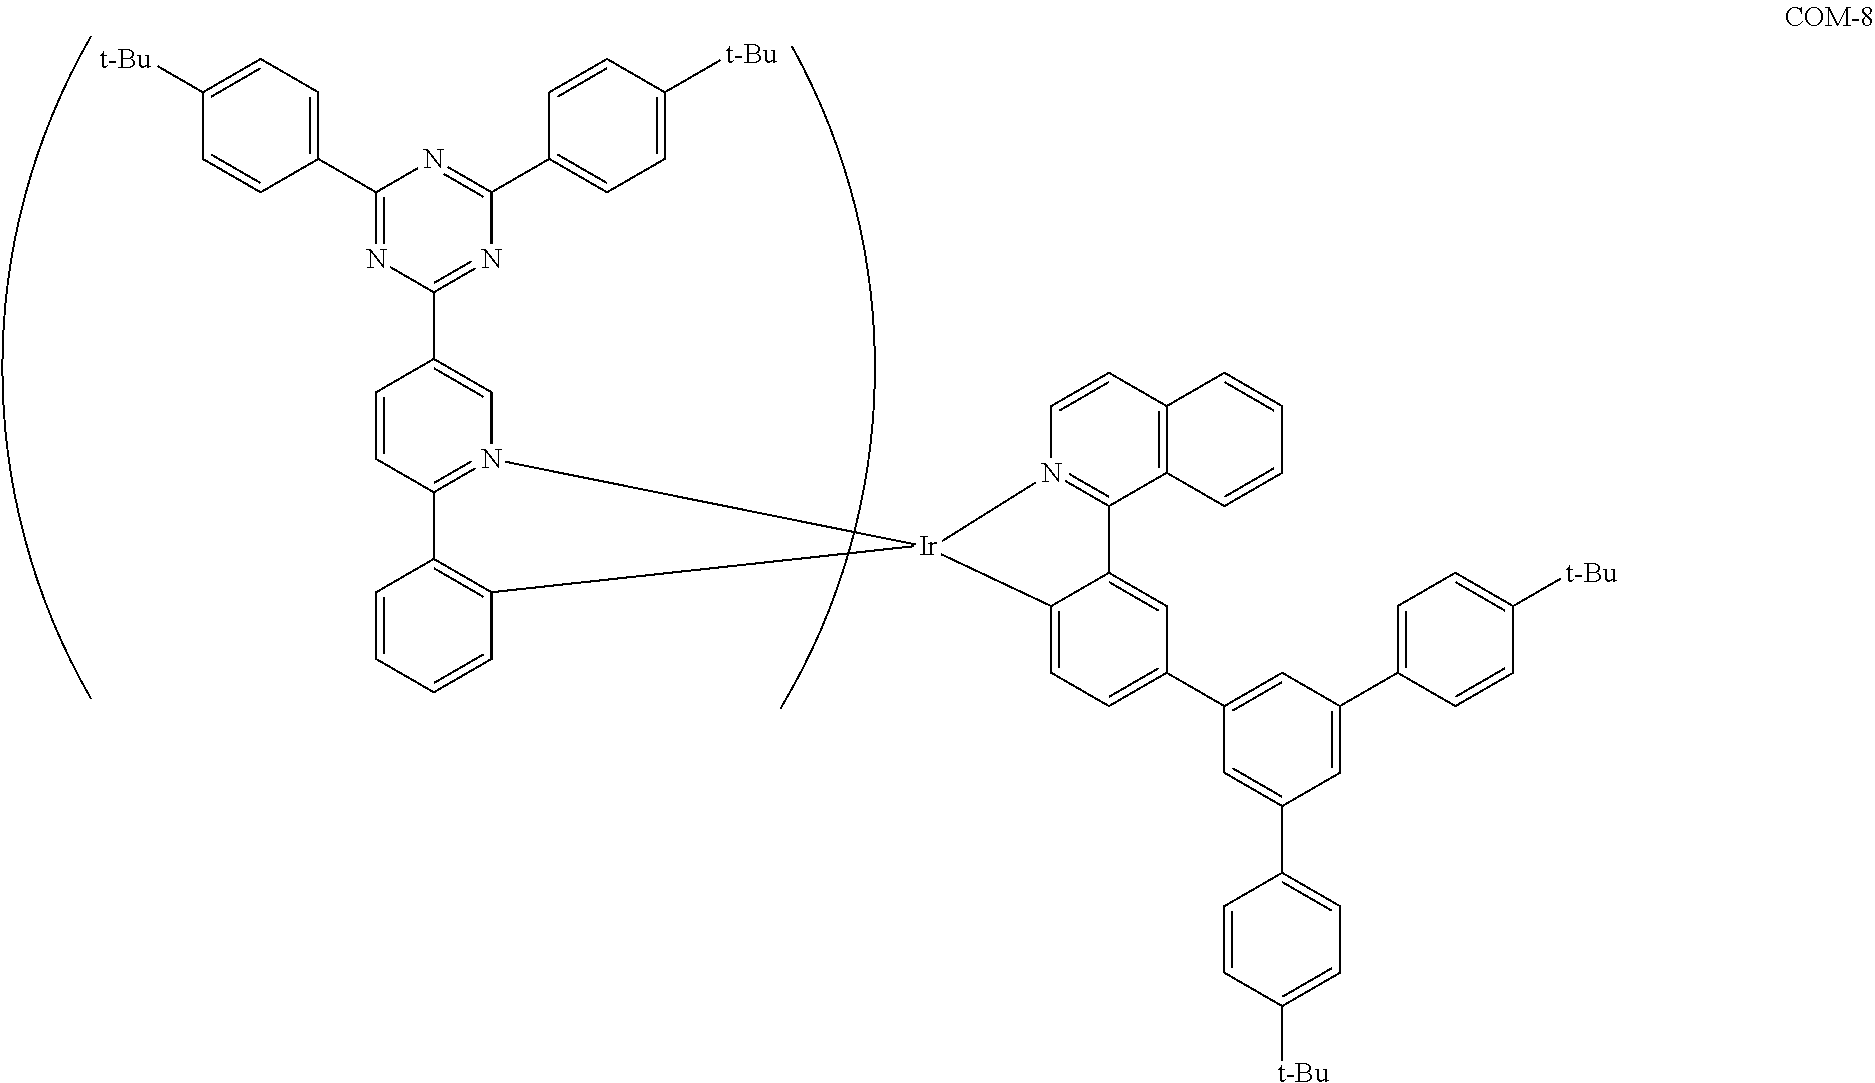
C1=CC(C2=NC(C3=CC=C([t-Bu])C=C3)=NC(C3=CN4=C(C=C3)C3=C([Ir]45N4=C(C6=C(C=C4)C=CC=C6)C4=CC(C6=CC(C7=CC=C([t-Bu])C=C7)=CC(C7=CC=C([t-Bu])C=C7)=C6)=CC=C54)C=CC=C3)=N2)=CC=C1[t-Bu]
